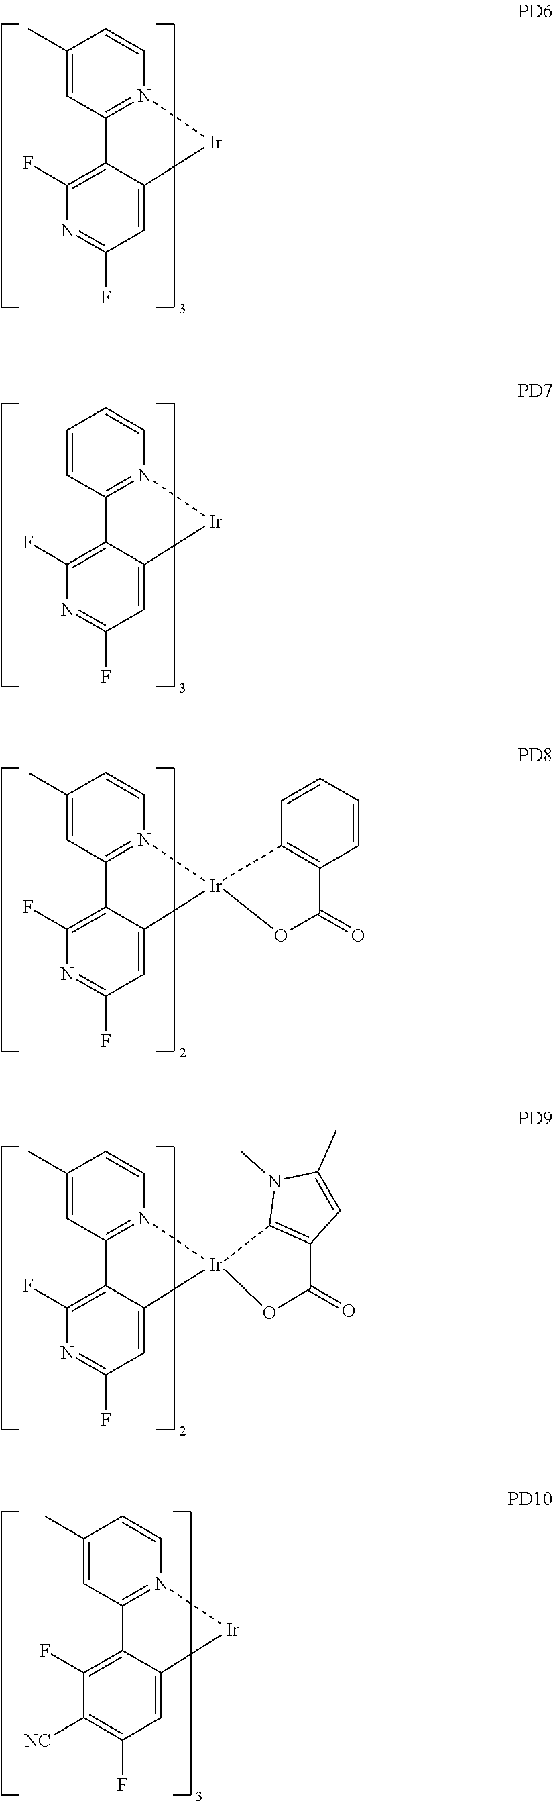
C1(F)=C2C(=CC(F)=N1)[Ir]N1=C2C=C(C)C=C1.C1(F)=C2C(=CC(F)=N1)[Ir]N1=C2C=CC=C1.C1(F)=C2C(=CC(F)=N1)[Ir]1(N3=C2C=C(C)C=C3)C2=C(C=CC=C2)C(=O)O1.C1(F)=C2C(=CC(F)=N1)[Ir]1(N3=C2C=C(C)C=C3)OC(=O)C2=C1N(C)C(C)=C2.C1(F)=C2C(=CC(F)=C1[NC])[Ir]N1=C2C=C(C)C=C1
